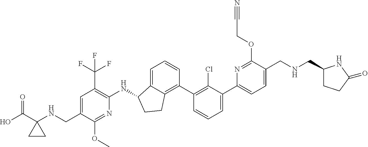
N(CC1=CC=C(C2=CC=CC(C3=C4C(=CC=C3)C(NC3=C(C(F)(F)F)C=C(CNC5(C(O)=O)CC5)C(OC)=N3)CC4)=C2Cl)N=C1OCC#N)CC1CCC(=O)N1
